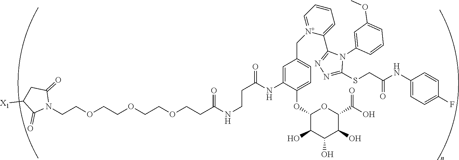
C(COCCOCCOCCC(NCCC(=O)NC1=CC(C[N+]2=CC=CC=C2C2=NN=C(SCC(NC3=CC=C(F)C=C3)=O)N2C2=CC(OC)=CC=C2)=CC=C1OC1C(O)C(O)C(O)C(C(O)=O)O1)=O)N1C(=O)CC([X1])C1=O
